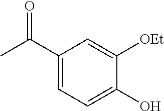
C1(C(C)=O)=CC=C(O)C([OEt])=C1
